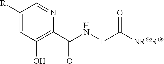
[R]C1=CC(O)=C(C(N[L]C([NR6aR6b])=O)=O)N=C1
